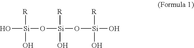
O[Si]([R])(O)O[Si]([R])(O)O[Si]([R])(O)O
